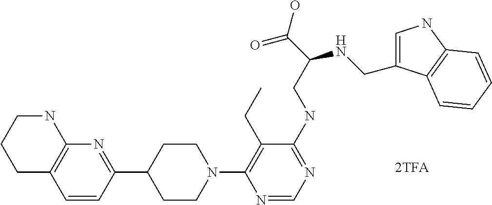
C1C2=C(NCC1)N=C(C1CCN(C3=C(CC)C(NCC(C(O)=O)NCC4=CNC5=C4C=CC=C5)=NC=N3)CC1)C=C2
